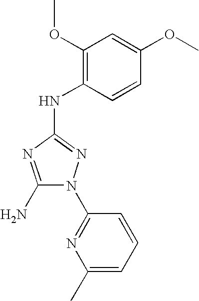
C1(N)=NC(NC2=C(OC)C=C(OC)C=C2)=NN1C1=NC(C)=CC=C1
